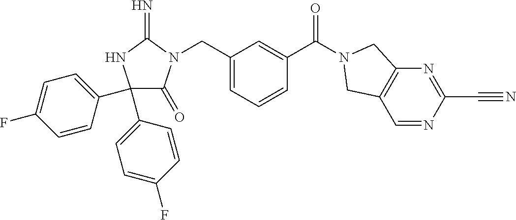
C1(C2=CC=C(F)C=C2)(C2=CC=C(F)C=C2)C(=O)N(CC2=CC=CC(C(=O)N3CC4=C(C=NC(C#N)=N4)C3)=C2)C(=N)N1
